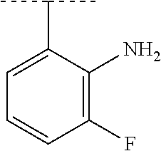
C1(F)=C(N)C(C(C)C)=CC=C1
